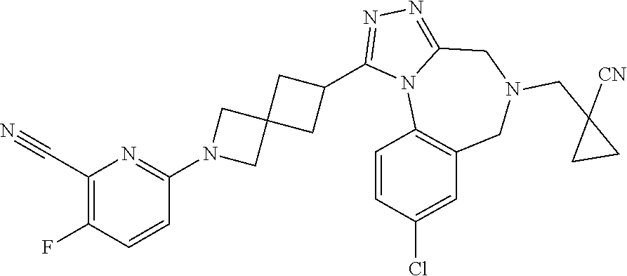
C1(C#N)=C(F)C=CC(N2CC3(C2)CC(C2=NN=C4N2C2=C(CN(CC5([CN])CC5)C4)C=C(Cl)C=C2)C3)=N1
